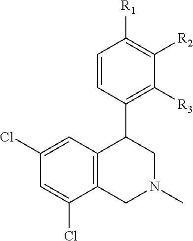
C1=C(Cl)C=C(Cl)C2=C1C(C1=C([R3])C([R2])=C([R1])C=C1)CN(C)C2
